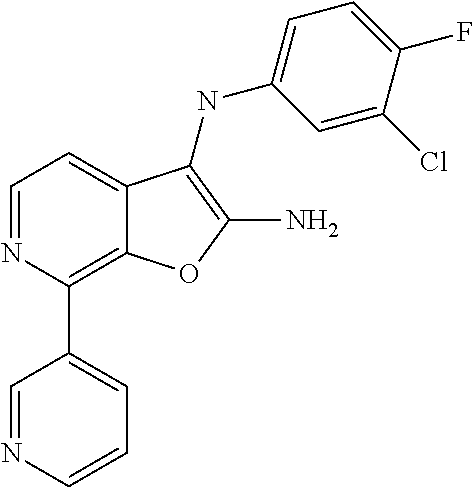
N1=CC=C2C(=C1C1=CC=CN=C1)OC(N)=C2NC1=CC=C(F)C(Cl)=C1
